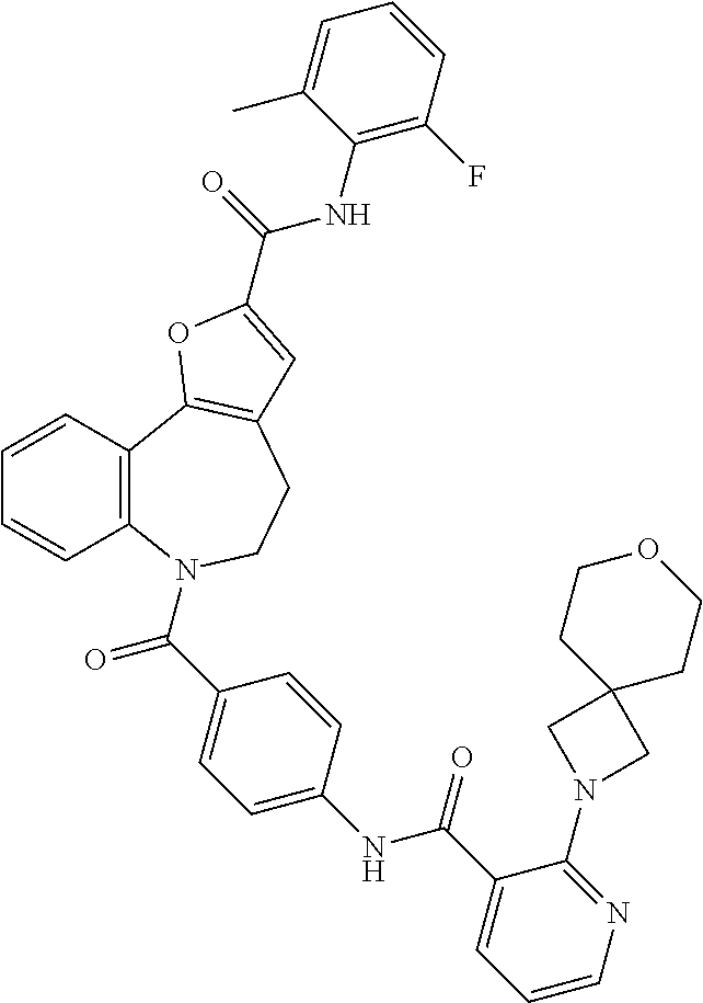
C1=CC2=C(C=C1)N(C(C1=CC=C(NC(C3=CC=CN=C3N3CC4(C3)CCOCC4)=O)C=C1)=O)CCC1=C2OC(C(=O)NC2=C(F)C=CC=C2C)=C1
